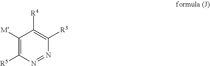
C1([M])=C([R5])N=NC([R3])=C1[R4]
